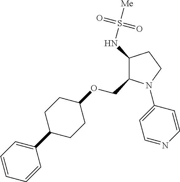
C1(NS([Me])(=O)=O)C(COC2CCC(C3=CC=CC=C3)CC2)N(C2=CC=NC=C2)CC1
